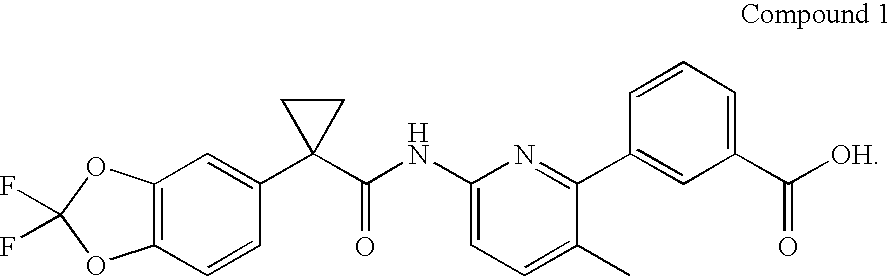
C12=C(C=CC(C3(C(NC4=CC=C(C)C(C5=CC(C([OH])=O)=CC=C5)=N4)=O)CC3)=C1)OC(F)(F)O2
